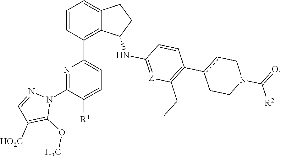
N1=C(N2N=CC([HO2C])=C2OC)C([R1])=CC=C1C1=C2C(=CC=C1)CCC2NC1=[Z]C(CC)=C(c2cCN(C([R2])=O)CC2)C=C1
